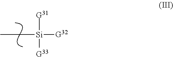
[Si](CC)([G31])([G33])[G32]
